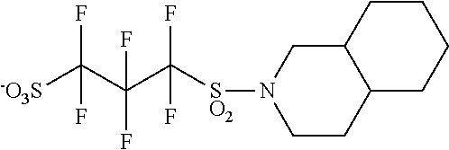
C1CC2C(CN1[SO2]C(C(C([-O3S])(F)F)(F)F)(F)F)CCCC2
